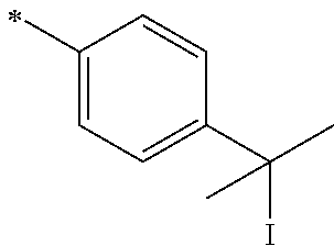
C1(C)=CC=C(C(C)(C)I)C=C1
